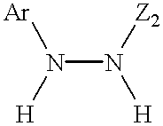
N(N([H])[Z2])([H])[Ar]
